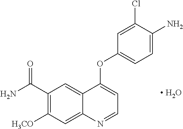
C1(C(N)=O)=C([H3CO])C=C2C(=C1)C(OC1=CC=C(N)C(Cl)=C1)=CC=N2.[ H2O]
